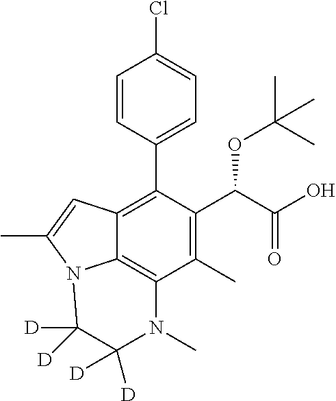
C1=CC(C2=C3C4=C(C(C)=C2C(C(=O)O)OC(C)(C)C)N(C)C([D])([D])C([D])([D])N4C(C)=C3)=CC=C1Cl
